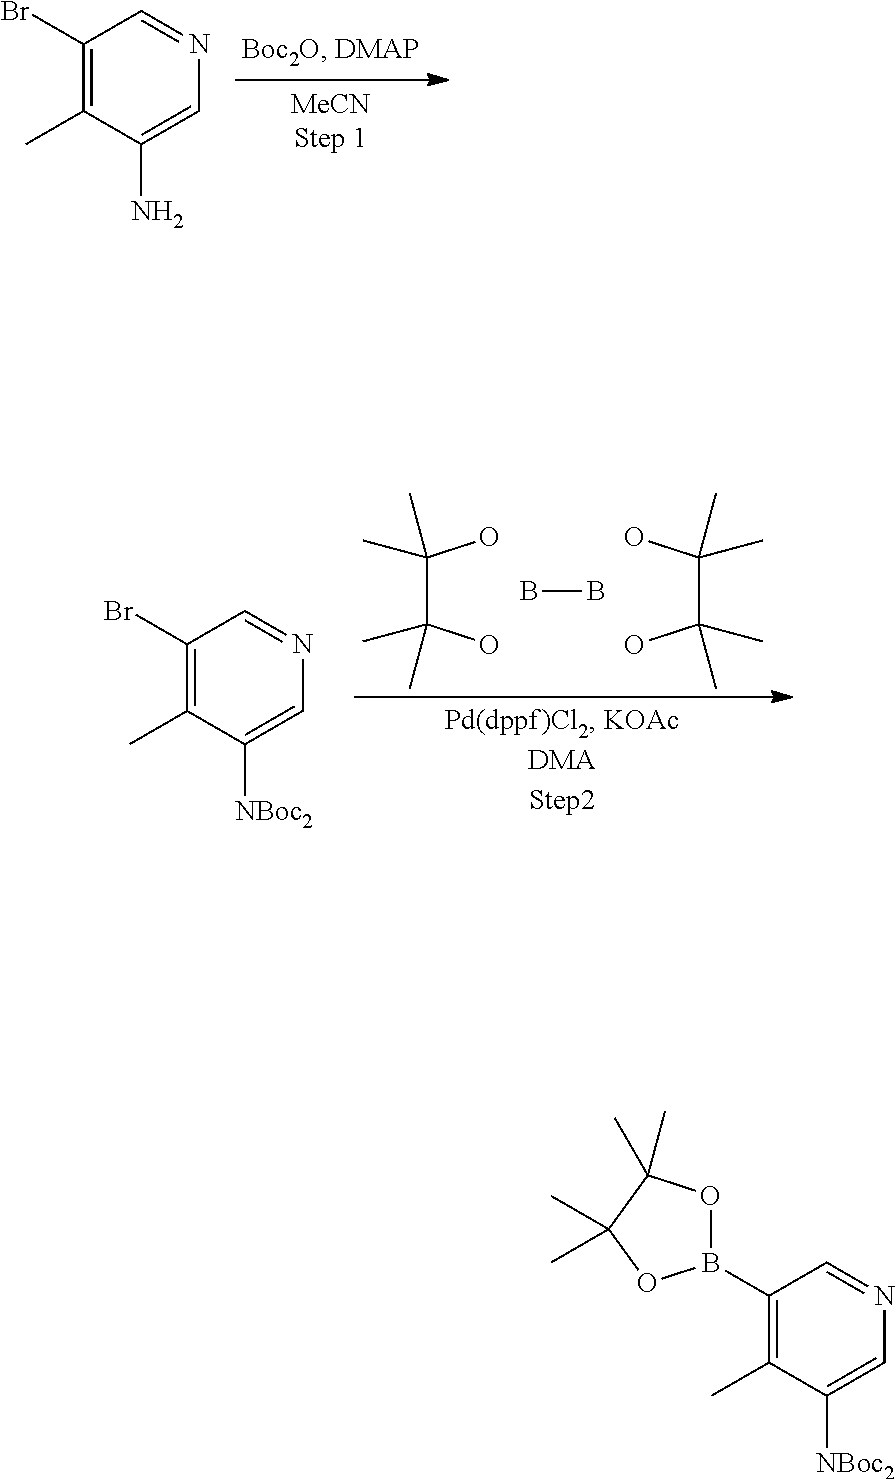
C1(Br)=C(C)C(N)=CN=C1.BB.OC(C(O)(C)C)(C)C.OC(C(O)(C)C)(C)C.C1(Br)=C(C)C([NBoc2])=CN=C1.C1(B2OC(C)(C)C(C)(C)O2)=C(C)C([NBoc2])=CN=C1
